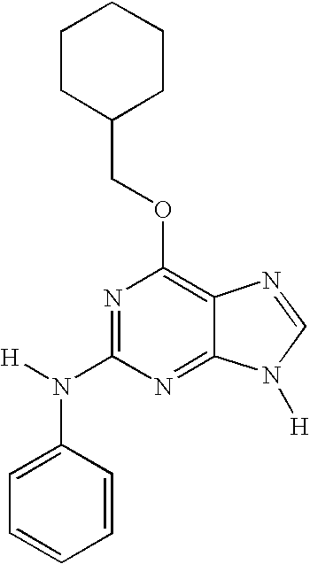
C1=C(N([H])C2=NC(OCC3CCCCC3)=C3C(=N2)N([H])C=N3)C=CC=C1
